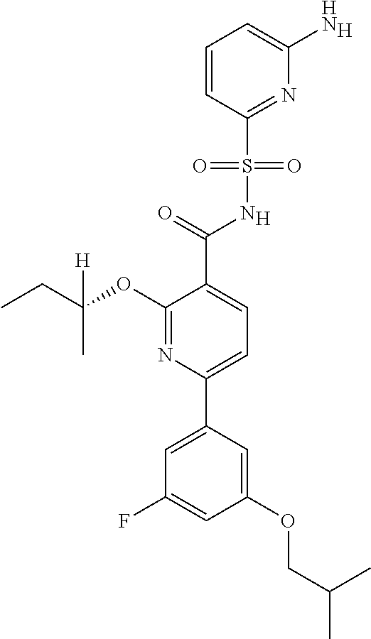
[H].C1(C(=O)NS(C2=NC(N)=CC=C2)(=O)=O)=CC=C(C2=CC(F)=CC(OCC(C)C)=C2)N=C1OC(CC)(C)[H].[H]
